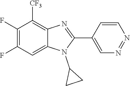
C1(F)=C(F)C=C2C(=C1[CF3])N=C(C1=CN=NC=C1)N2C1CC1
